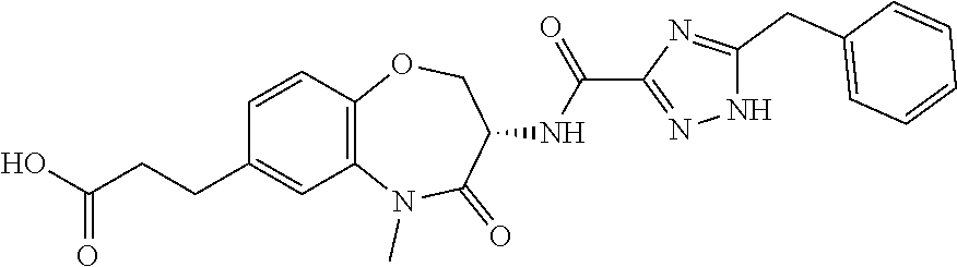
N1(C)C2=C(C=CC(CCC(O)=O)=C2)OCC(NC(C2=NNC(CC3=CC=CC=C3)=N2)=O)C1=O
